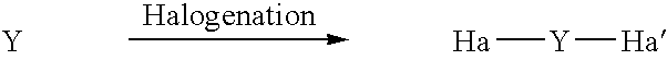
[Y].[Ha][Y][Ha]
